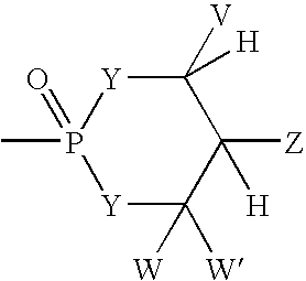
[Y]1C([W])([W])C([Z])([H])C([V])([H])[Y]P1(C)=O
